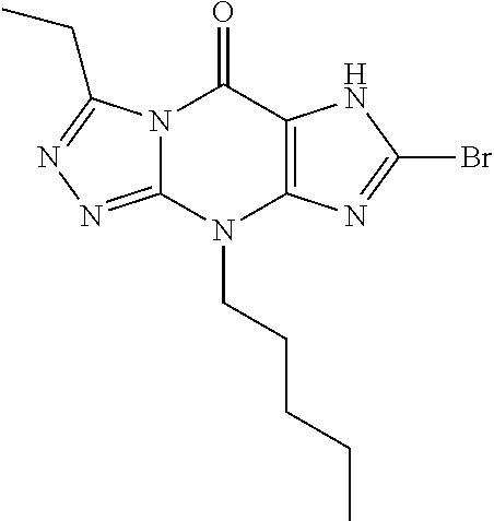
N12C(=NN=C1CC)N(CCCCC)C1=C(C2=O)NC(Br)=N1
